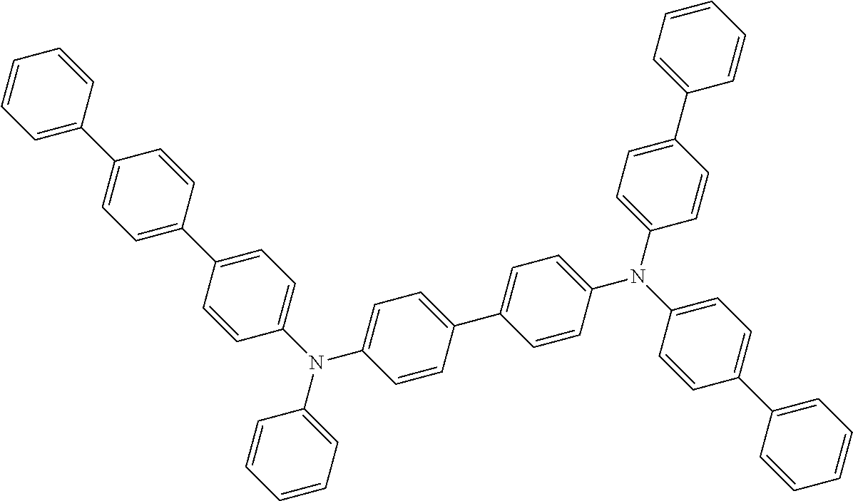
C1=CC=C(N(C2=CC=C(C3=CC=C(C4=CC=CC=C4)C=C3)C=C2)C2=CC=C(C3=CC=C(N(C4=CC=C(C5=CC=CC=C5)C=C4)C4=CC=C(C5=CC=CC=C5)C=C4)C=C3)C=C2)C=C1
